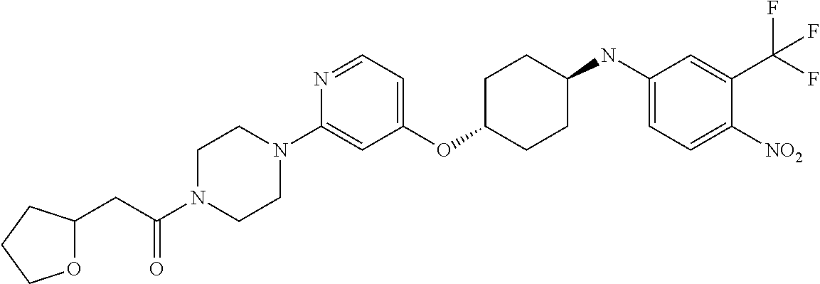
C1(OC2CCC(NC3=CC=C([NO2])C(C(F)(F)F)=C3)CC2)=CC=NC(N2CCN(C(CC3OCCC3)=O)CC2)=C1
